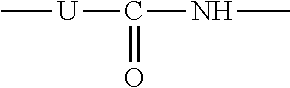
C[U]C(=O)NC
